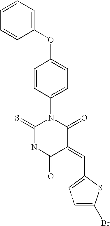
C1=CC=C(OC2=CC=C(N3C(=S)NC(=O)C(=CC4=CC=C(Br)S4)C3=O)C=C2)C=C1
